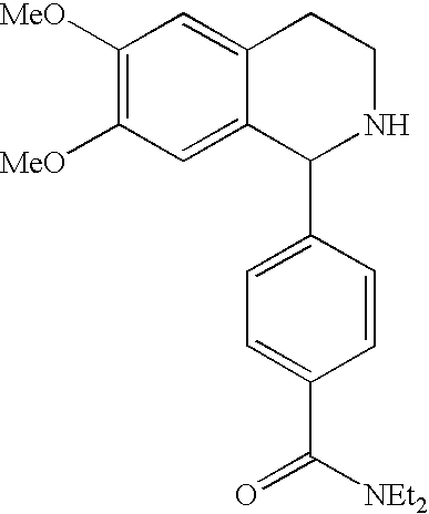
C1([MeO])=C([MeO])C=C2C(=C1)CCNC2C1=CC=C(C([NEt2])=O)C=C1
